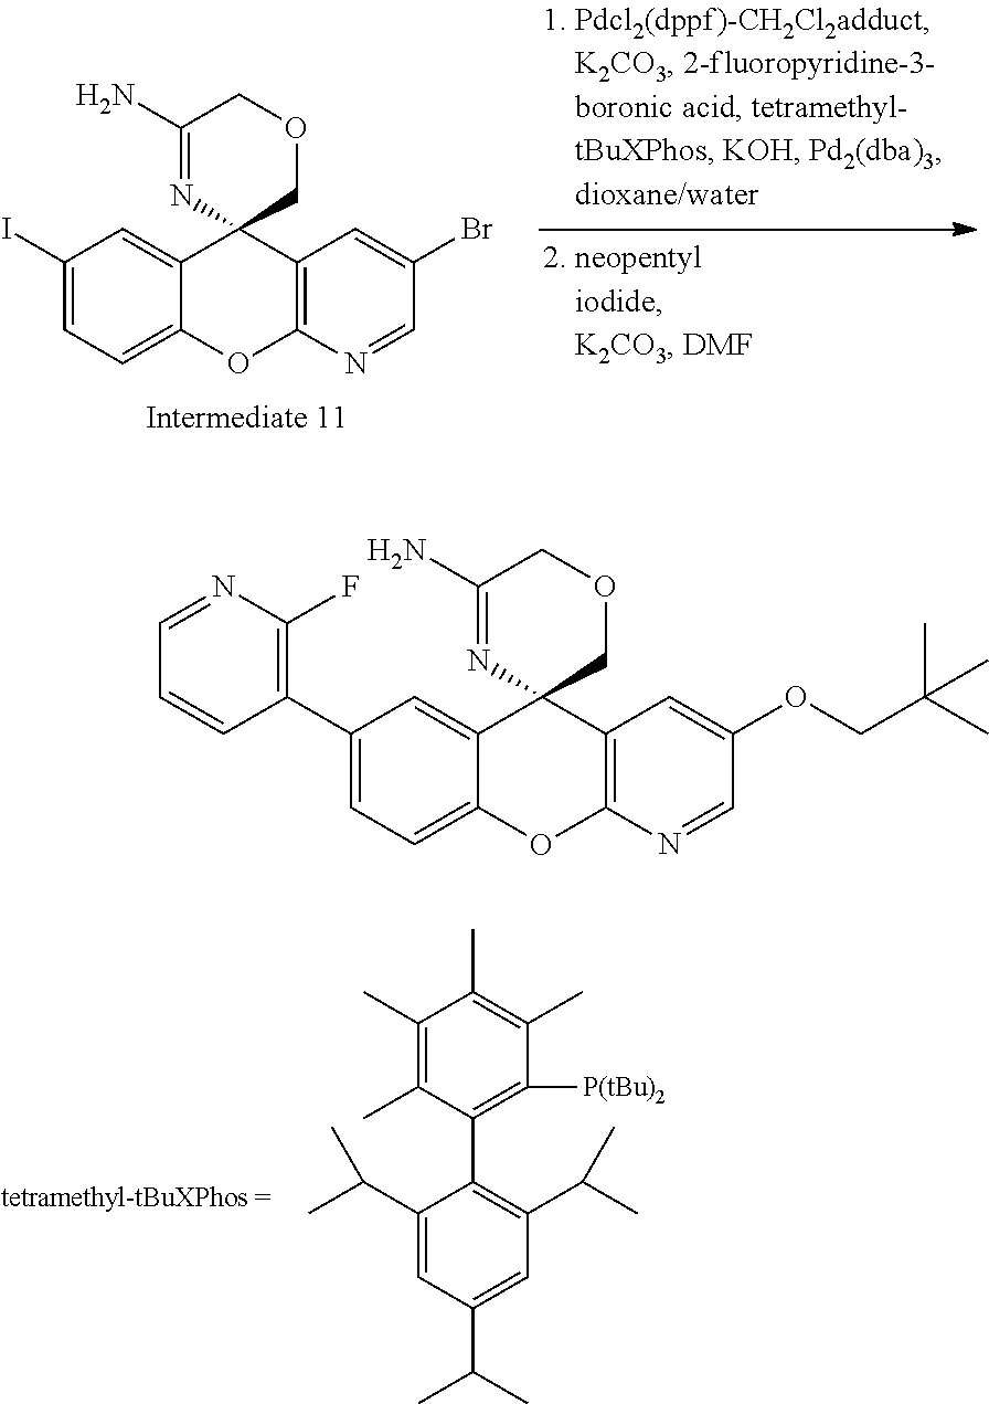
C1(I)=CC=C2C(=C1)C1(C3=C(O2)N=CC(Br)=C3)COCC(N)=N1.C1(C)=C(C)C(C2=C(C(C)C)C=C(C(C)C)C=C2C(C)C)=C([P(tBu)2])C(C)=C1C.C1(C2=C(F)N=CC=C2)=CC=C2C(=C1)C1(C3=C(O2)N=CC(OCC(C)(C)C)=C3)COCC(N)=N1
